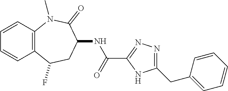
N(C(C1=NN=C(CC2=CC=CC=C2)N1)=O)C1CC(F)C2=C(C=CC=C2)N(C)C1=O
